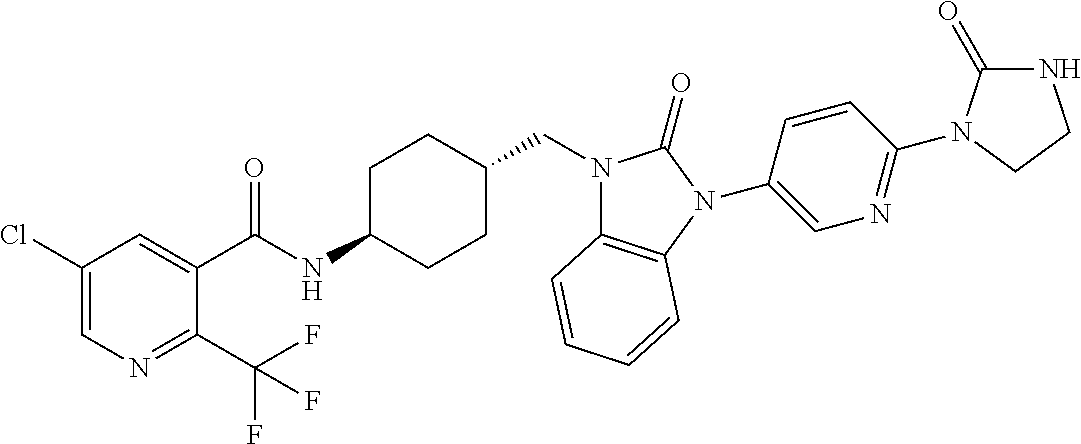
C1(Cl)=CN=C(C(F)(F)F)C(C(NC2CCC(CN3C4=C(N(C5=CN=C(N6C(=O)NCC6)C=C5)C3=O)C=CC=C4)CC2)=O)=C1
